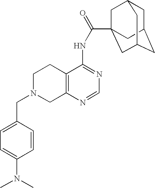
C1N(CC2=CC=C(N(C)C)C=C2)CC2=C(C1)C(NC(=O)C13CC4CC(CC(C1)C4)C3)=NC=N2
